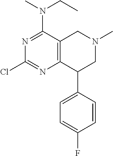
C1=C(F)C=CC(C2C3=C(CN(C)C2)C(N(C)CC)=NC(Cl)=N3)=C1
